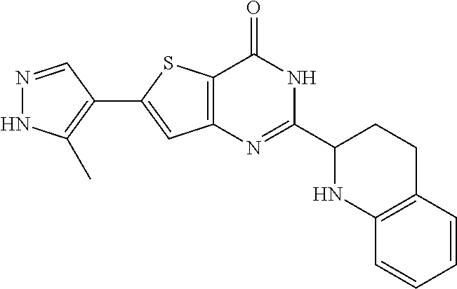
N1=CC(C2=CC3=C(S2)C(=O)NC(C2NC4=C(CC2)C=CC=C4)=N3)=C(C)N1
